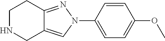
C1NCC2=CN(C3=CC=C(OC)C=C3)N=C2C1
